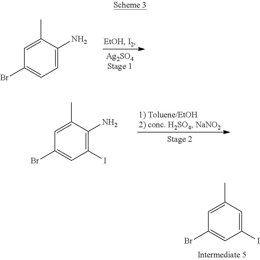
C1=C(N)C(C)=CC(Br)=C1.C1(I)=C(N)C(C)=CC(Br)=C1.C1(I)=CC(C)=CC(Br)=C1
